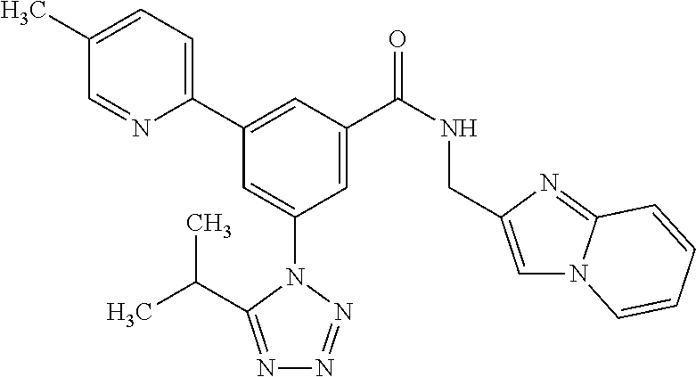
C1(C)=CC=C(C2=CC(C(NCC3=CN4C(=N3)C=CC=C4)=O)=CC(N3C(C(C)C)=NN=N3)=C2)N=C1
